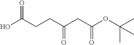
O(C(CC(CCC(O)=O)=O)=O)C(C)(C)C
